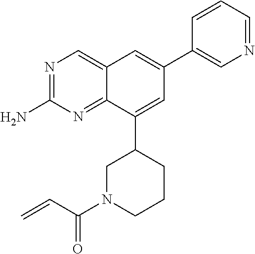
N1=C(N)N=C2C(=C1)C=C(C1=CN=CC=C1)C=C2C1CN(C(C=C)=O)CCC1
